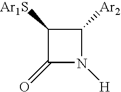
C1([Ar1S])C(=O)N([H])C1[Ar2]
